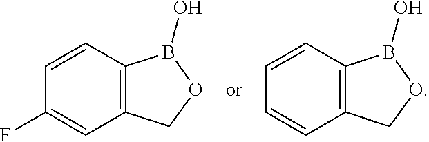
C1=CC2=C(C=C1F)COB2O.C1=CC2=C(C=C1)COB2O
